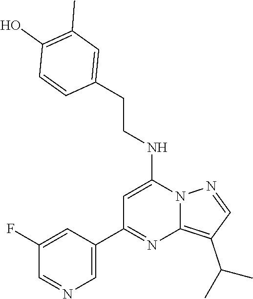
C1(C2=NC3=C(C(C)C)C=NN3C(NCCC3=CC(C)=C(O)C=C3)=C2)=CN=CC(F)=C1
